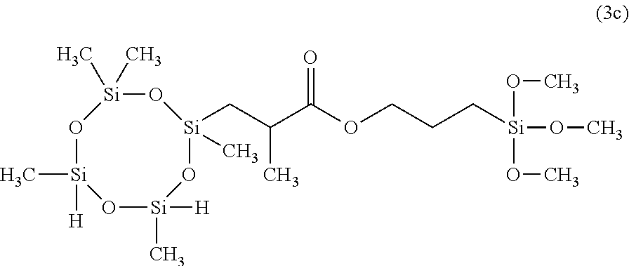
O1[Si]([H])(C)O[Si]([H])(C)O[Si](CC(C(OCCC[Si](OC)(OC)OC)=O)C)(C)O[Si]1(C)C
